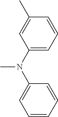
C1(N(C2=CC=CC=C2)C)=CC=CC(C)=C1
